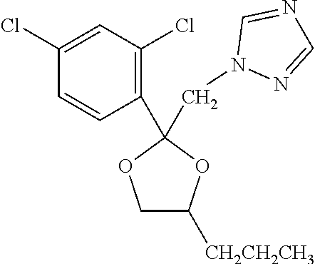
C1C([CH2CH2CH3])OC(C2=C(Cl)C=C(Cl)C=C2)(CN2N=CN=C2)O1
